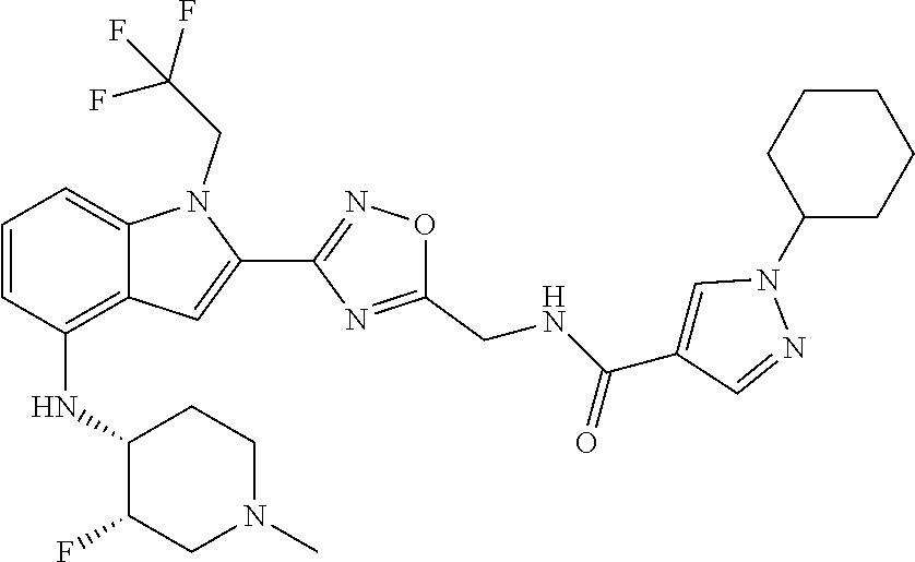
C1=CC(NC2C(F)CN(C)CC2)=C2C(=C1)N(CC(F)(F)F)C(C1=NOC(CNC(C3=CN(C4CCCCC4)N=C3)=O)=N1)=C2
